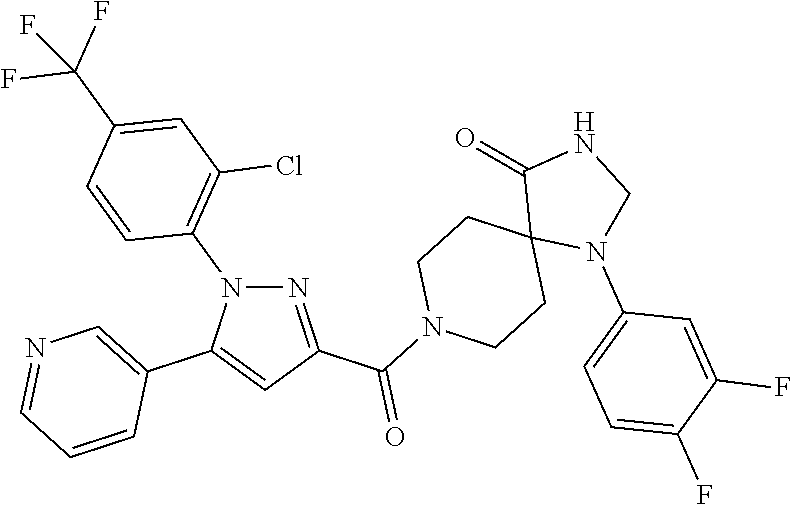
N1=C(C(N2CCC3(CC2)N(C2=CC=C(F)C(F)=C2)CNC3=O)=O)C=C(C2=CN=CC=C2)N1C1=C(Cl)C=C(C(F)(F)F)C=C1
